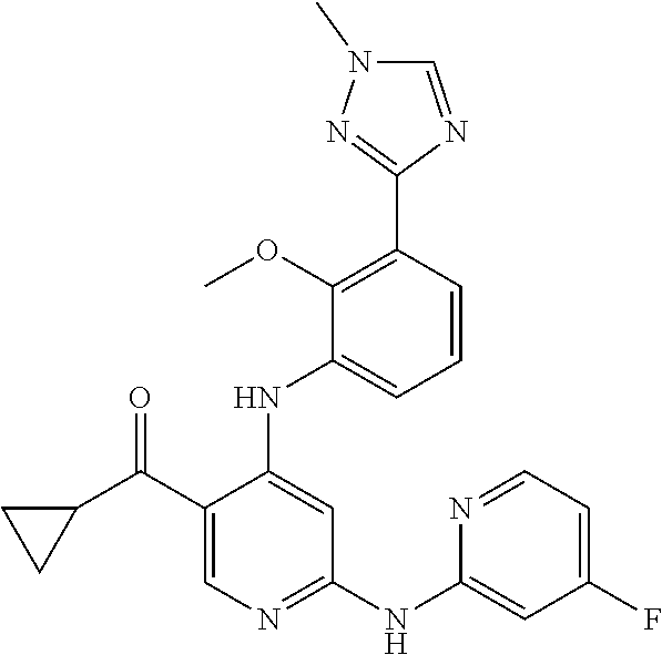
C1(C(C2CC2)=O)=CN=C(NC2=CC(F)=CC=N2)C=C1NC1=CC=CC(C2=NN(C)C=N2)=C1OC
